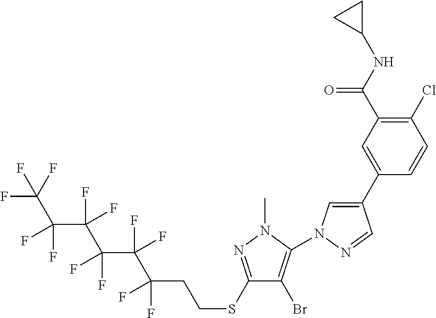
C1(Cl)=C(C(NC2CC2)=O)C=C(C2=CN(C3=C(Br)C(SCCC(C(C(C(C(C(F)(F)F)(F)F)(F)F)(F)F)(F)F)(F)F)=NN3C)N=C2)C=C1
